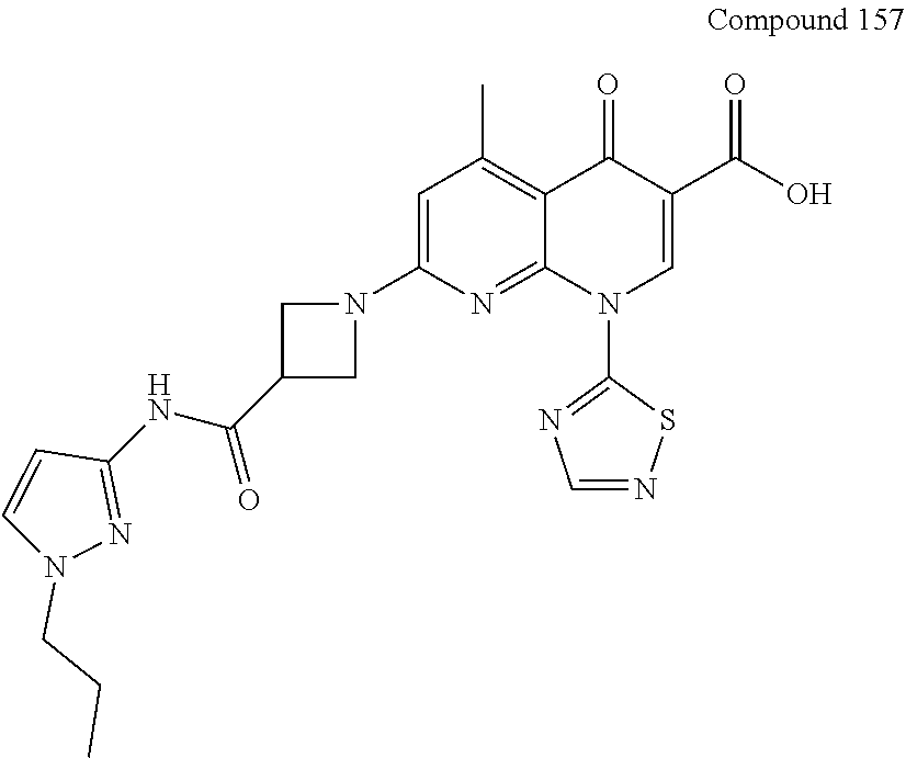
C1=C(N2CC(C(NC3=NN(CCC)C=C3)=O)C2)N=C2C(=C1C)C(=O)C(C(O)=O)=CN2C1=NC=NS1
